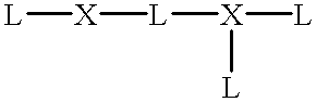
[L][X][L][X]([L])[L]
